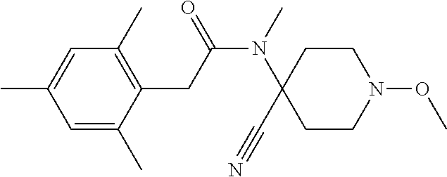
C1=C(C)C(CC(N(C2(C#N)CCN(OC)CC2)C)=O)=C(C)C=C1C
